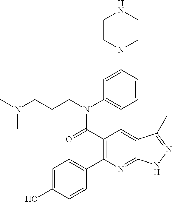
C1=C(O)C=CC(C2=C3C(=C4C(=N2)NN=C4C)C2=C(N(CCCN(C)C)C3=O)C=C(N3CCNCC3)C=C2)=C1
